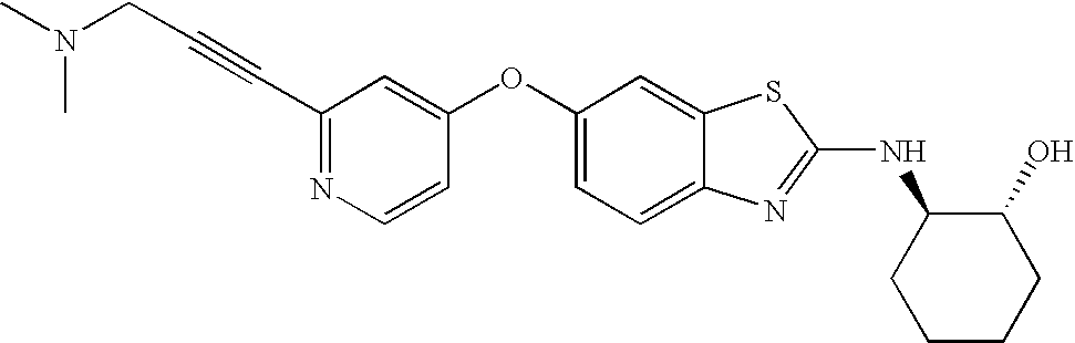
N1=C(C#CCN(C)C)C=C(OC2=CC=C3C(=C2)SC(NC2CCCCC2O)=N3)C=C1
